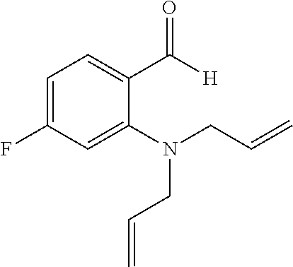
C1=C(F)C=C(N(CC=C)CC=C)C(C([H])=O)=C1
